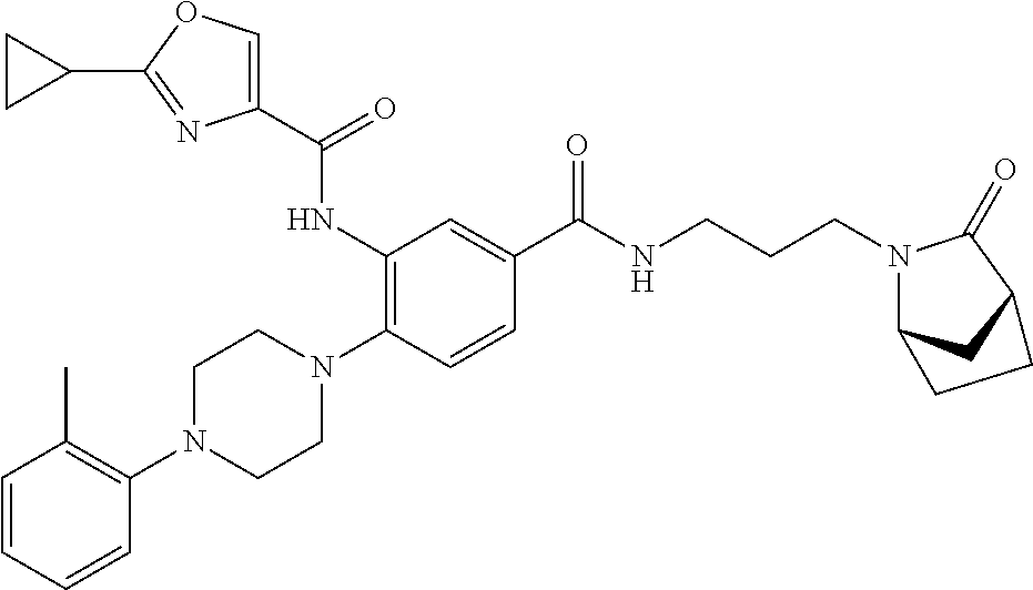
C1=CC=CC(N2CCN(C3=C(NC(C4=COC(C5CC5)=N4)=O)C=C(C(NCCCN4C5CC(C4=O)CC5)=O)C=C3)CC2)=C1C
